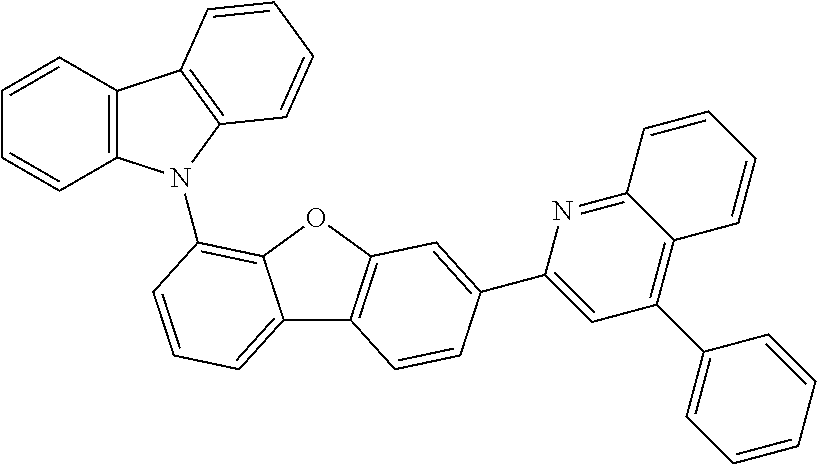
C1=CC2=C(C=C1)N(C1=C3C(=CC=C1)C1=C(O3)C=C(C3=CC(C4=CC=CC=C4)=C4C(=N3)C=CC=C4)C=C1)C1=C2C=CC=C1
